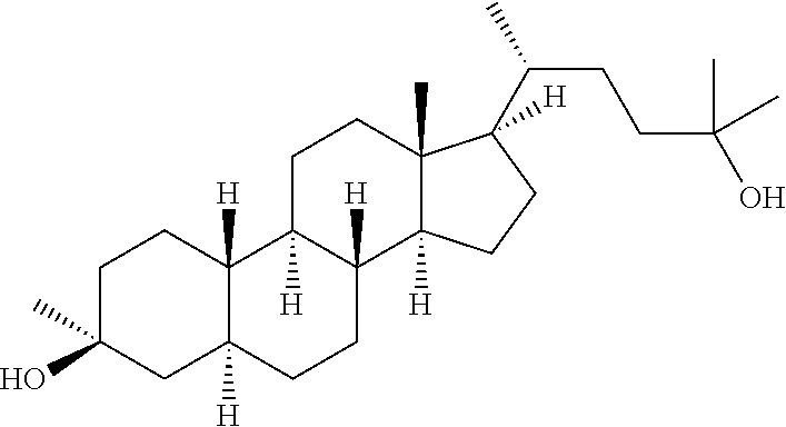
C1C(O)(C)CC2([H])C([H])(C1)C1([H])C([H])(CC2)C2([H])C(C)(CC1)C(C(C)CCC(O)(C)C)([H])CC2
